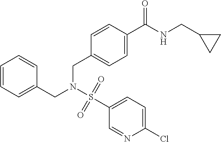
C1=CC=C(CN(S(C2=CC=C(Cl)N=C2)(=O)=O)CC2=CC=C(C(NCC3CC3)=O)C=C2)C=C1
